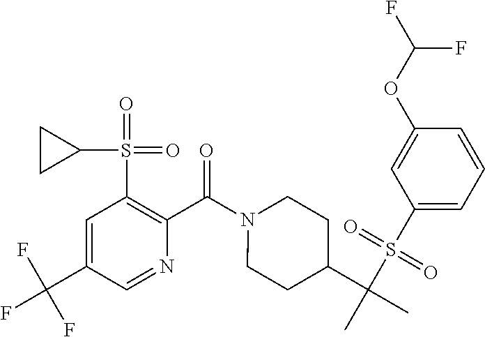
C1=C(C(F)(F)F)C=NC(C(N2CCC(C(C)(S(C3=CC=CC(OC(F)F)=C3)(=O)=O)C)CC2)=O)=C1S(=O)(=O)C1CC1
